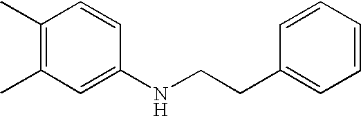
CC1=C(C)C=CC(NCCC2=CC=CC=C2)=C1
